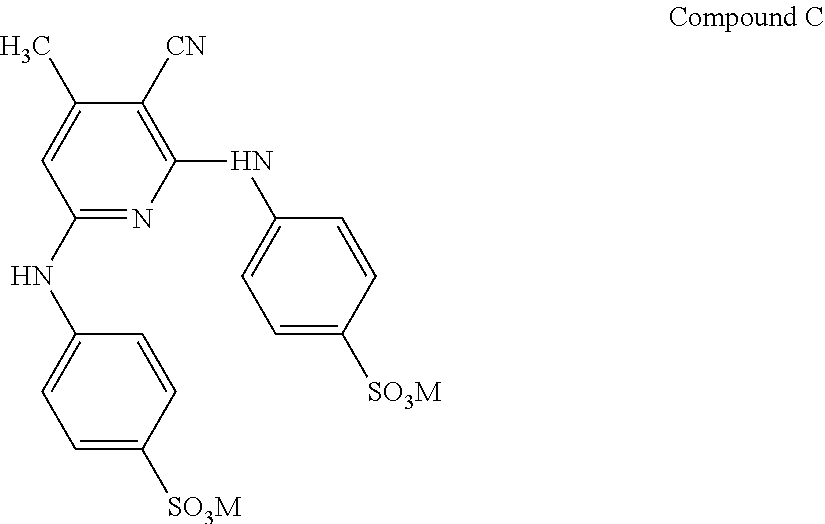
C1(NC2=CC=C([SO3M])C=C2)=NC(NC2=CC=C([SO3M])C=C2)=C([CN])C(C)=C1
